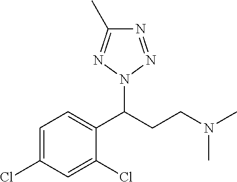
C1=C(Cl)C=C(Cl)C(C(CCN(C)C)N2N=C(C)N=N2)=C1
